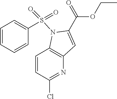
C1=CC=CC(S(=O)(=O)N2C3=C(N=C(Cl)C=C3)C=C2C(=O)OCC)=C1
